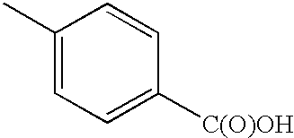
C1(C)=CC=C([C(O)OH])C=C1
